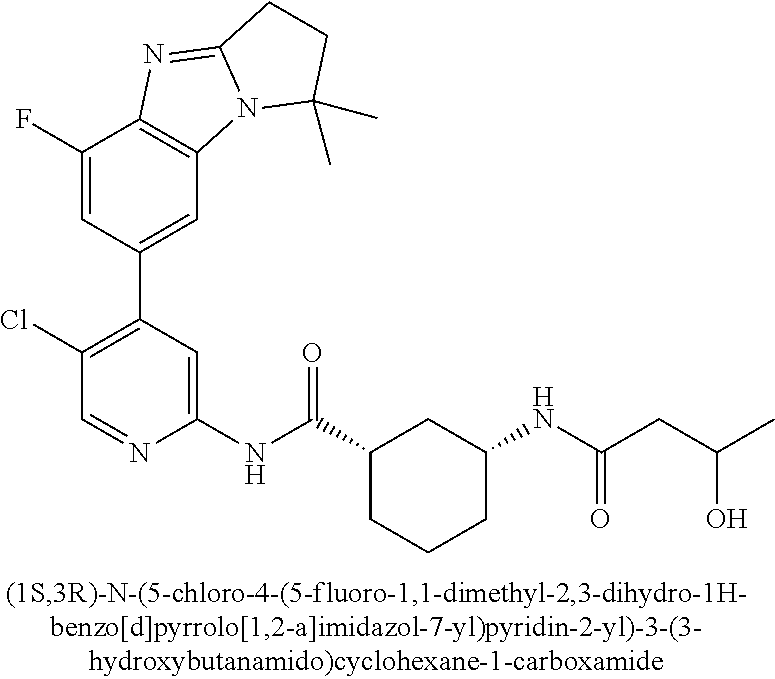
C1(F)=CC(C2=C(Cl)C=NC(NC(C3CCCC(NC(=O)CC(C)O)C3)=O)=C2)=CC2=C1N=C1N2C(C)(C)CC1
